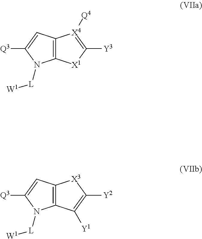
C12=C(C=C([Q3])N1[L][W1])[X4]([Q4])=C([Y3])[X1]2.C12=C(C=C([Q3])N1[L][W1])[X3]C([Y2])=C2[Y1]
